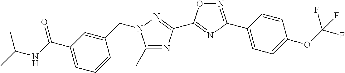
C1(C)=NC(C2=NC(C3=CC=C(OC(F)(F)F)C=C3)=NO2)=NN1CC1=CC(C(NC(C)C)=O)=CC=C1
